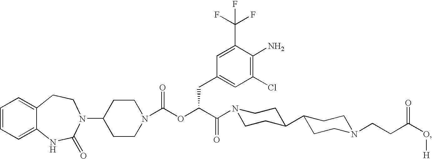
C1=CC=C2C(=C1)CCN(C1CCN(C(OC(C(=O)N3CCC(C4CCN(CCC(O[H])=O)CC4)CC3)CC3=CC(Cl)=C(N)C(C(F)(F)F)=C3)=O)CC1)C(=O)N2
